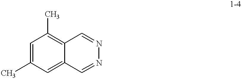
C1=C(C)C=C2C(=C1C)C=NN=C2
